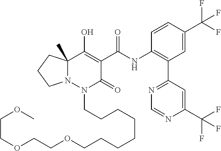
C12(C)N(N(CCCCCCCCOCCOCCOC)C(=O)C(C(NC3=C(C4=NC=NC(C(F)(F)F)=C4)C=C(C(F)(F)F)C=C3)=O)=C1O)CCC2
